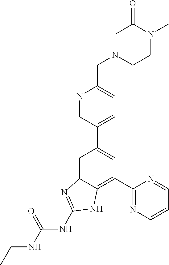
C1(C2=NC=CC=N2)=C2C(=CC(C3=CC=C(CN4CCN(C)C(=O)C4)N=C3)=C1)N=C(NC(NCC)=O)N2
